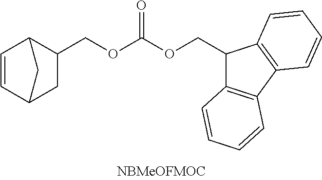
C1=CC2C(COC(OCC3C4=C(C5=C3C=CC=C5)C=CC=C4)=O)CC1C2
